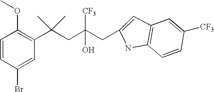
C1(Br)=CC(C(CC(CC2=CC3=C(C=CC([CF3])=C3)N2)([CF3])O)(C)C)=C(OC)C=C1
